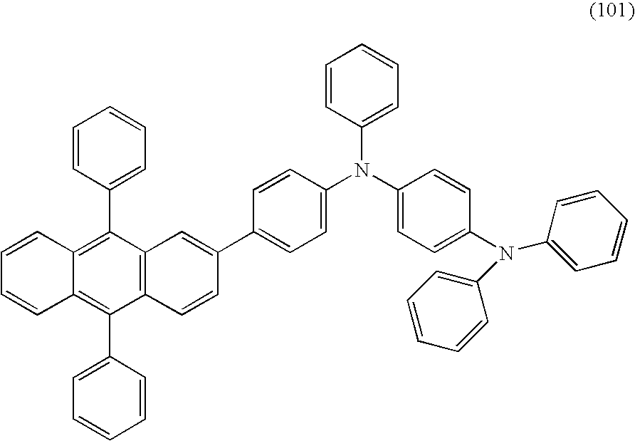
C1(C2=CC=CC=C2)=C2C(=C(C3=CC=CC=C3)C3=C1C=C(C1=CC=C(N(C4=CC=C(N(C5=CC=CC=C5)C5=CC=CC=C5)C=C4)C4=CC=CC=C4)C=C1)C=C3)C=CC=C2
